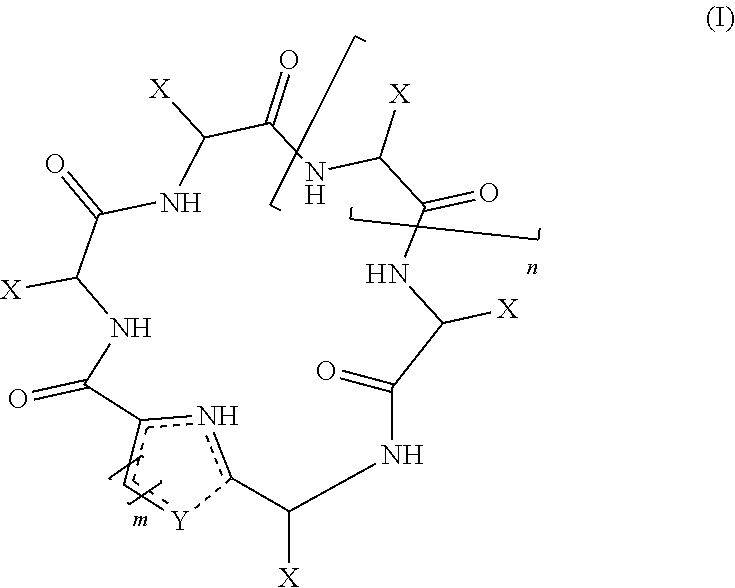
C1(=O)C([X])NC(=O)C([X])NC(=O)c2c[Y]-c(n2)C([X])NC(=O)C([X])NC(=O)C([X])N1
